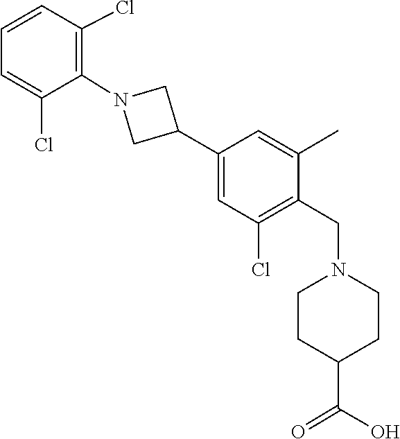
C1=C(C2CN(C3=C(Cl)C=CC=C3Cl)C2)C=C(C)C(CN2CCC(C(=O)O)CC2)=C1Cl
